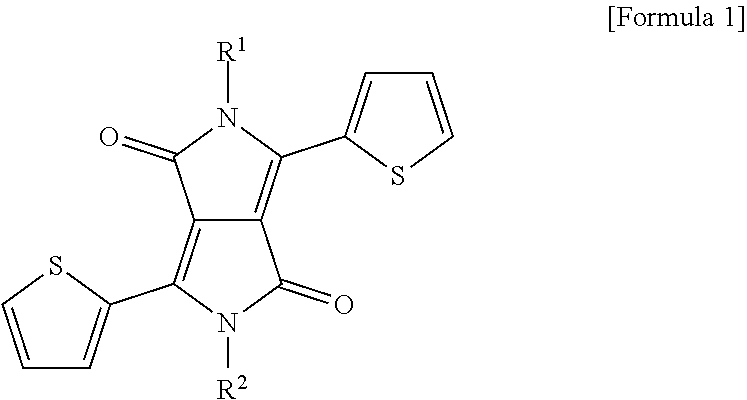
C12=C(C3=CC=CS3)N([R2])C(=O)C1=C(C1=CC=CS1)N([R1])C2=O
